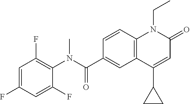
C1(N(C(C2=CC3=C(C=C2)N(CC)C(=O)C=C3C2CC2)=O)C)=C(F)C=C(F)C=C1F
